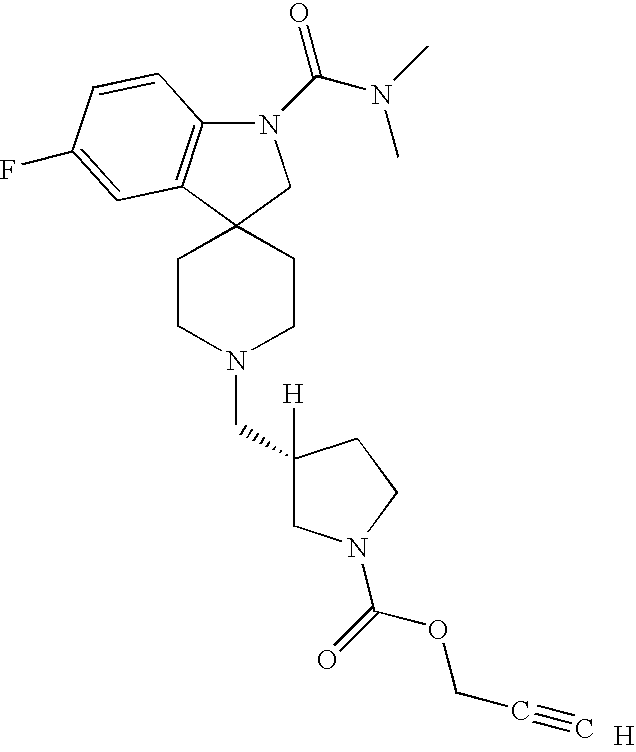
N1(C(=O)N(C)C)C2=C(C3(C1)CCN(CC1([H])CN(C(=O)OCC#C)CC1)CC3)C=C(F)C=C2.[H]
